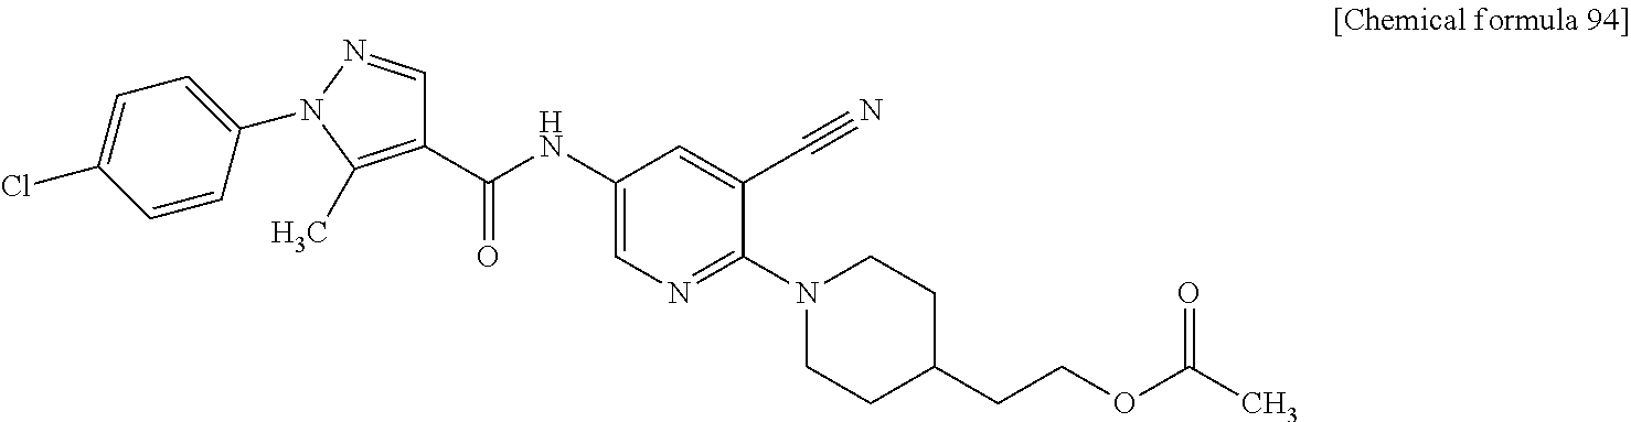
C1(C(NC2=CN=C(N3CCC(CCOC(C)=O)CC3)C(C#N)=C2)=O)=C(C)N(C2=CC=C(Cl)C=C2)N=C1
